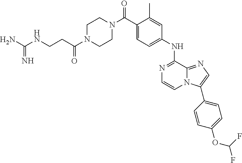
C(C1=CC=C(NC2=NC=CN3C2=NC=C3C2=CC=C(OC(F)F)C=C2)C=C1C)(=O)N1CCN(C(=O)CCNC(N)=N)CC1
